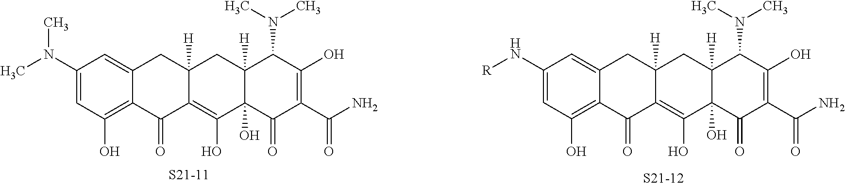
[S21-11].C1(N(C)C)=CC(O)=C2C(=C1)CC1([H])C(=C(O)C3(O)C([H])(C1)C(N(C)C)C(O)=C(C(=O)N)C3=O)C2=O.C1(N[R])=CC(O)=C2C(=C1)CC1([H])C(=C(O)C3(O)C([H])(C1)C(N(C)C)C(O)=C(C(N)=O)C3=O)C2=O
